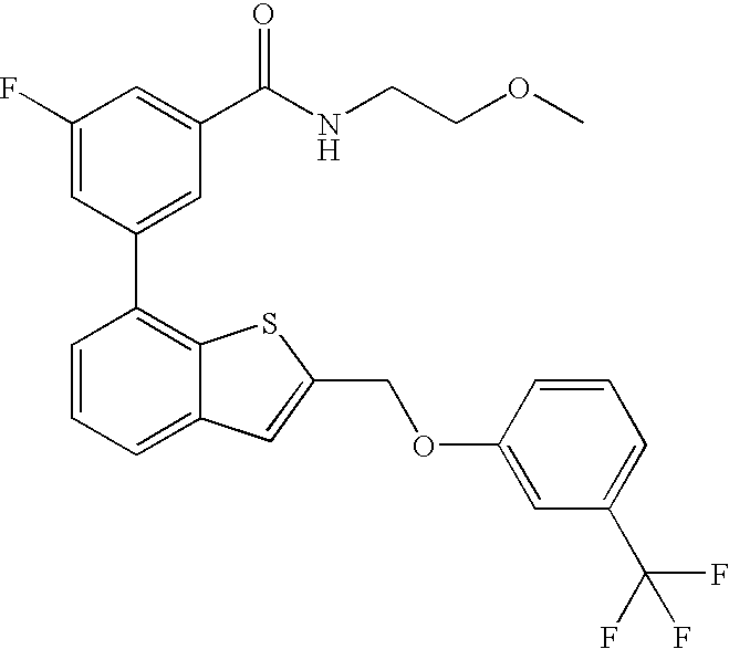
C1(F)=CC(C2=C3C(=CC=C2)C=C(COC2=CC(C(F)(F)F)=CC=C2)S3)=CC(C(NCCOC)=O)=C1
